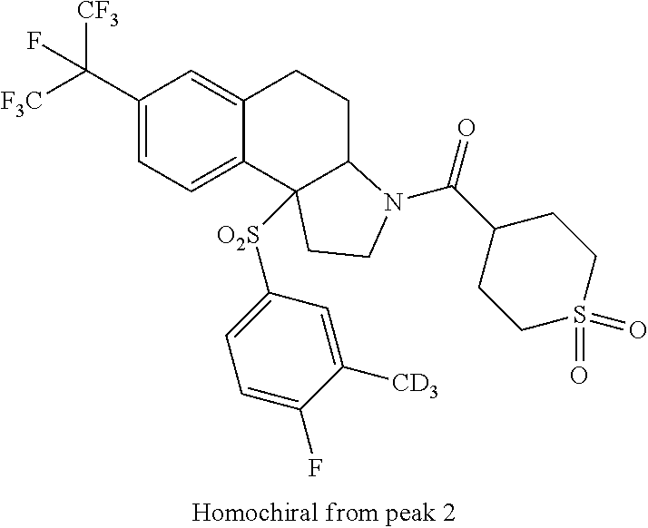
C(C1=CC=C2C(=C1)CCC1C2([O2S]C2=CC=C(F)C([CD3])=C2)CCN1C(=O)C1CCS(=O)(=O)CC1)([F3C])([CF3])F
